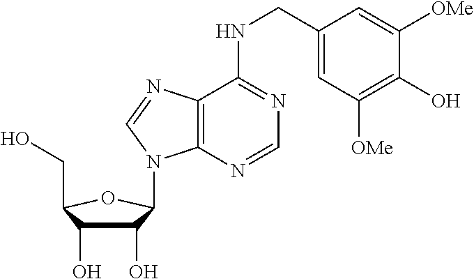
C1(O)C(O)C(CO)OC1N1C2=C(C(NCC3=CC([OMe])=C(O)C([OMe])=C3)=NC=N2)N=C1
